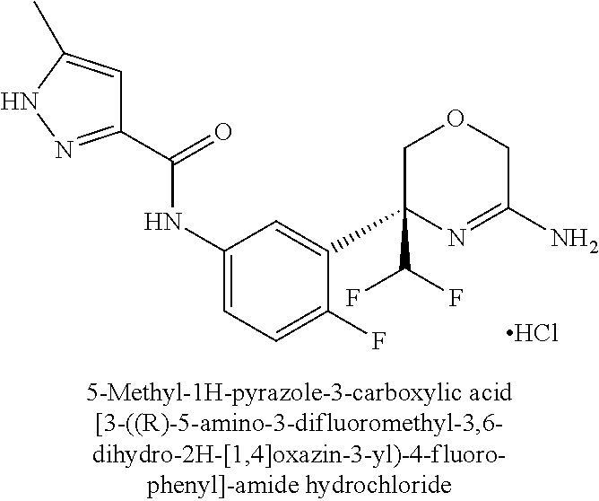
Cl.C1C(C(F)F)(C2=CC(NC(=O)C3=NNC(C)=C3)=CC=C2F)N=C(N)CO1
